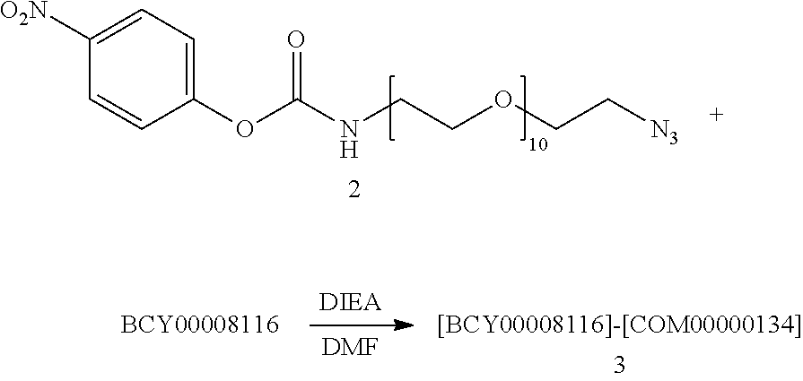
C1=CC(OC(NCCOCC[N3])=O)=CC=C1[O2N].[DMF]
